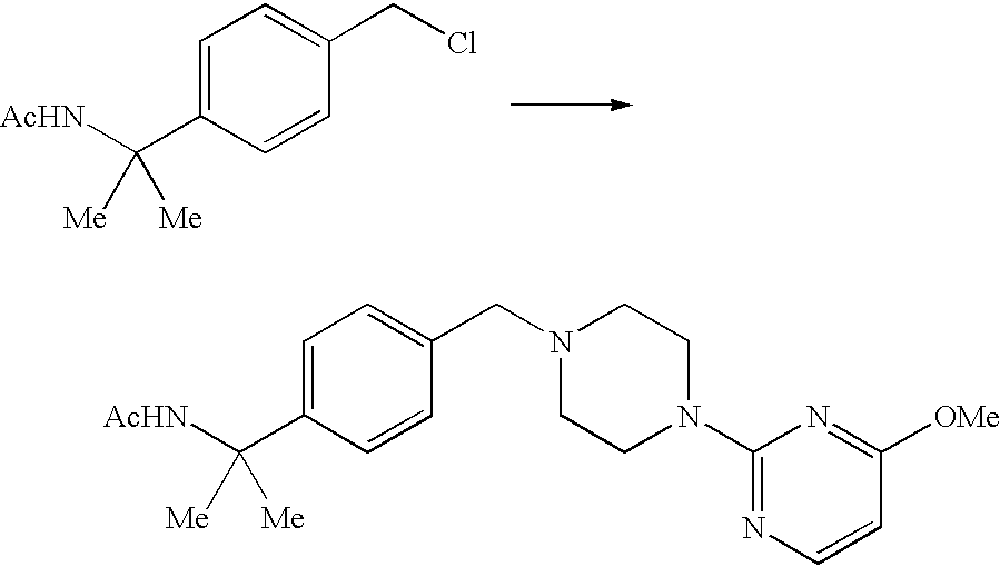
C1=C(C([AcHN])([Me])[Me])C=CC(CCl)=C1.C1=C(C([AcHN])([Me])[Me])C=CC(CN2CCN(C3=NC=CC([OMe])=N3)CC2)=C1
